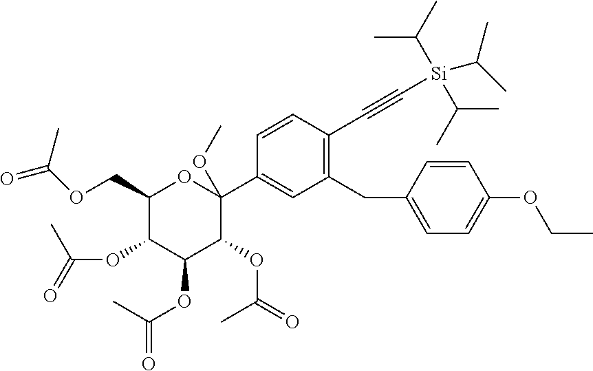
C1(COC(=O)C)C(OC(=O)C)C(OC(=O)C)C(OC(=O)C)C(C2=CC(CC3=CC=C(OCC)C=C3)=C(C#C[Si](C(C)C)(C(C)C)C(C)C)C=C2)(OC)O1
